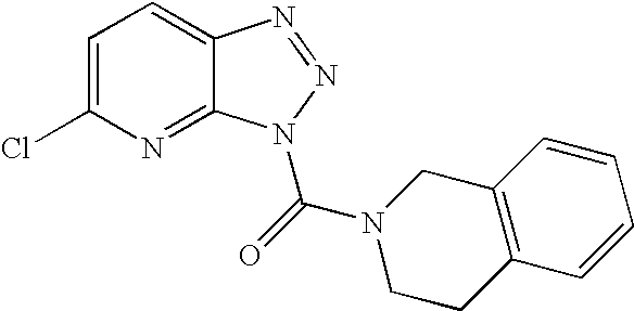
C1(Cl)=CC=C2C(=N1)N(C(=O)N1CC3=C(CC1)C=CC=C3)N=N2
